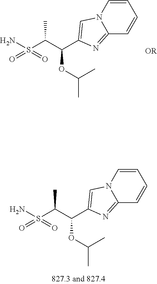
C12=NC(C(C(S(N)(=O)=O)C)OC(C)C)=CN1C=CC=C2.C12=NC(C(C(S(N)(=O)=O)C)OC(C)C)=CN1C=CC=C2
